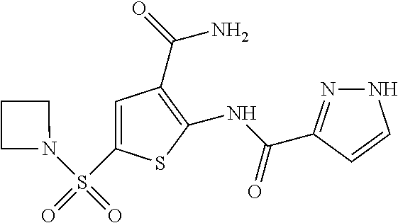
C1(NC(=O)C2=NNC=C2)=C(C(=O)N)C=C(S(=O)(N2CCC2)=O)S1
